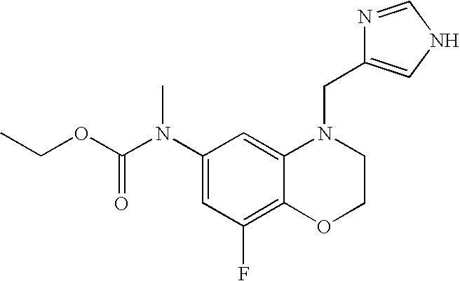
C1(N(C(OCC)=O)C)=CC(F)=C2C(=C1)N(CC1=CNC=N1)CCO2
